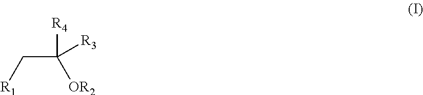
[R1]CC([R4])([OR2])[R3]
